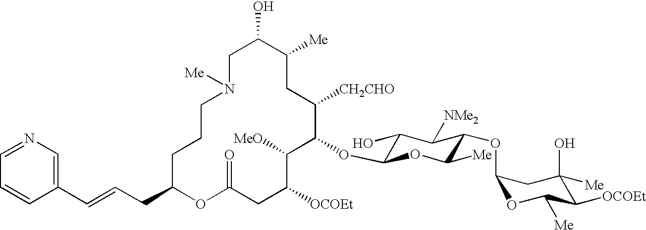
C1C(O)C([Me])CC([CH2CHO])C(OC2C(O)C([NMe2])C(OC3OC([Me])C([OCOEt])C(O)([Me])C3)C([Me])O2)C([MeO])C([OCOEt])CC(=O)OC(CC=CC2=CN=CC=C2)CCCN1[Me]
